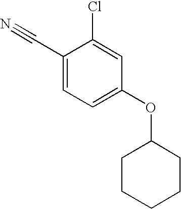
C1(C#N)=CC=C(OC2CCCCC2)C=C1Cl
